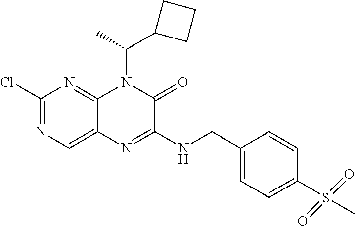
C1(Cl)=NC=C2C(=N1)N(C(C1CCC1)C)C(=O)C(NCC1=CC=C(S(C)(=O)=O)C=C1)=N2
